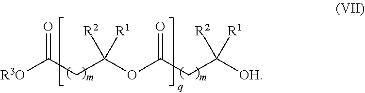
[R3O]C(CC(OC(CC([OH])([R2])[R1])=O)([R2])[R1])=O
